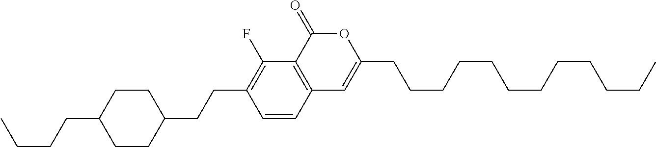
C12=C(C(=O)OC(CCCCCCCCCCCC)=C1)C(F)=C(CCC1CCC(CCCC)CC1)C=C2
